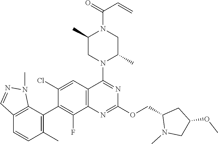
C12=C(C=C(Cl)C(C3=C(C)C=CC4=C3N(C)N=C4)=C1F)C(N1C(C)CN(C(=O)C=C)C(C)C1)=NC(OCC1N(C)CC(OC)C1)=N2
